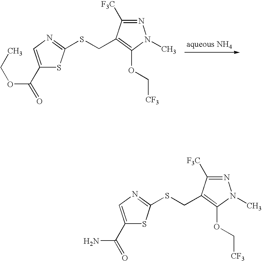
C1(C(OCC)=O)=CN=C(SCC2=C(OC[CF3])N(C)N=C2[F3C])S1.[aqueous NH4].C1(C(N)=O)=CN=C(SCC2=C(OC[CF3])N(C)N=C2[F3C])S1
